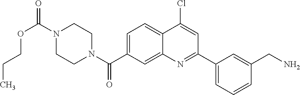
N1(C(OCCC)=O)CCN(C(=O)C2=CC=C3C(=C2)N=C(C2=CC=CC(CN)=C2)C=C3Cl)CC1
